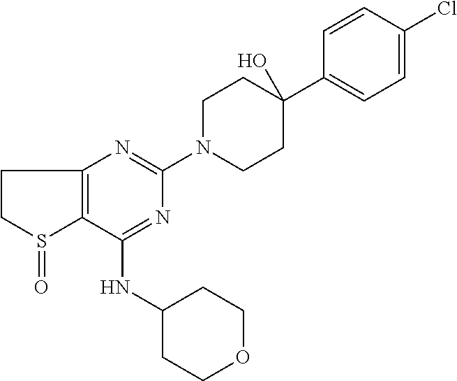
C1(NC2CCOCC2)=NC(N2CCC(C3=CC=C(Cl)C=C3)(O)CC2)=NC2=C1S(=O)CC2
